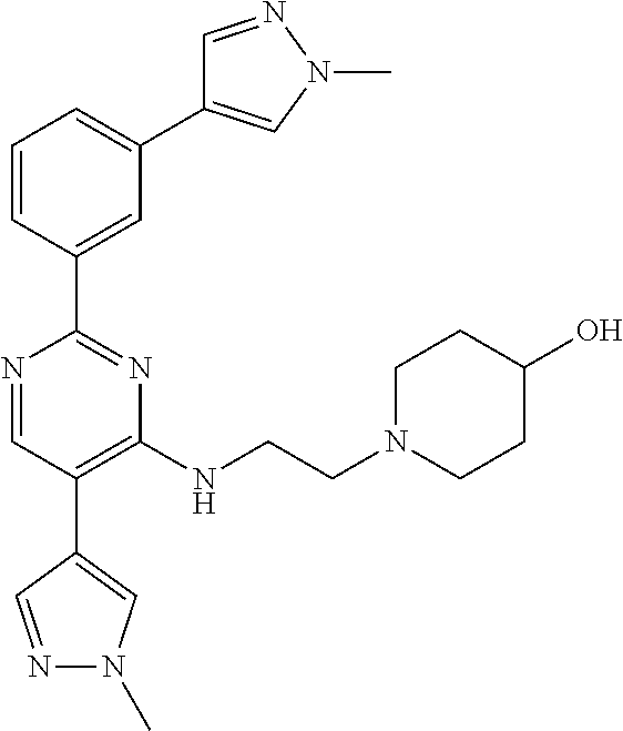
C1=C(C2=NC(NCCN3CCC(O)CC3)=C(C3=CN(C)N=C3)C=N2)C=CC=C1C1=CN(C)N=C1
